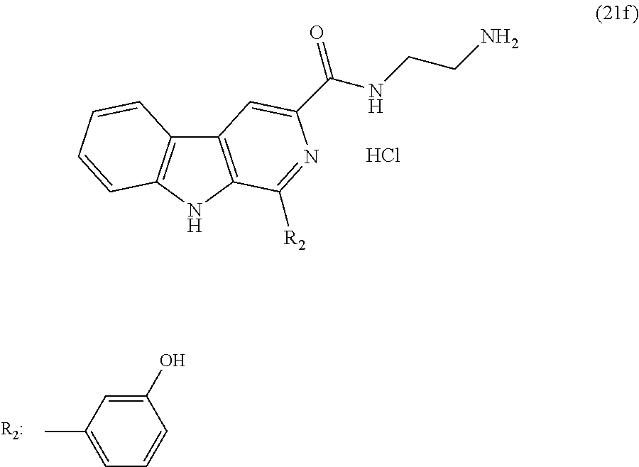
CC1=CC=CC(O)=C1.C12=C(NC3=C1C=CC=C3)C([R2])=NC(C(NCCN)=O)=C2.Cl
